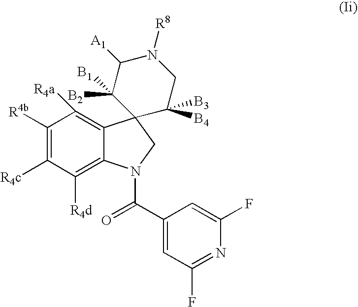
C1([R4d])=C2C(=C([R4a])C([R4b])=C1[R4c])C1(CN2C(C2=CC(F)=NC(F)=C2)=O)C([B4])([B3])CN([R8])C([A1])C1([B2])[B1]
